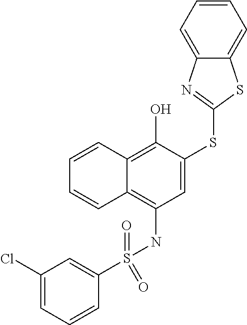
C1(S(NC2=C3C(=C(O)C(SC4=NC5=CC=CC=C5S4)=C2)C=CC=C3)(=O)=O)=CC(Cl)=CC=C1
